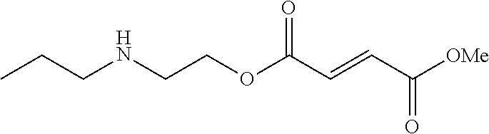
C(NCCOC(C=CC([OMe])=O)=O)CC
